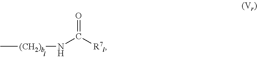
C[(CH2)b]NC([R7l])=O
